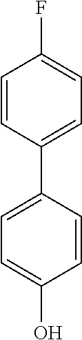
C1=CC(C2=CC=C(F)C=C2)=CC=C1O
